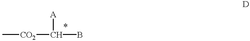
C[CO2]C([A])B
